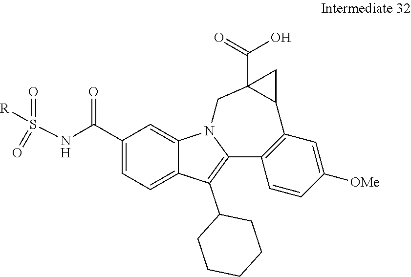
C1(C(NS([R])(=O)=O)=O)=CC=C2C(=C1)N1C(=C2C2CCCCC2)C2=C(C=C([OMe])C=C2)C2CC2(C(O)=O)C1
